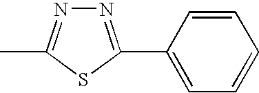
N1=C(C2=CC=CC=C2)SC(C)=N1
